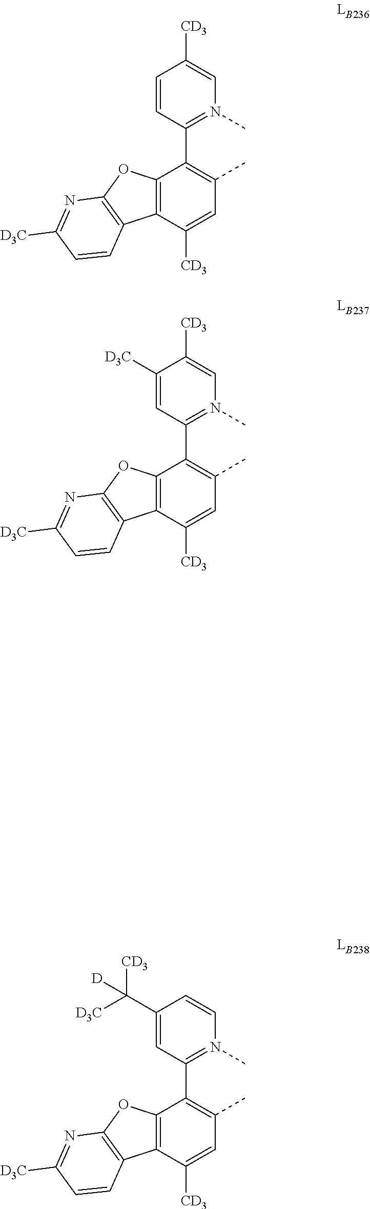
C1([CD3])=CC(C)=C(C2=N(C)C=C([CD3])C=C2)C2=C1C1=C(O2)N=C([D3C])C=C1.C1([CD3])=CC(C)=C(C2=N(C)C=C([CD3])C([D3C])=C2)C2=C1C1=C(O2)N=C([D3C])C=C1.C1([CD3])=CC(C)=C(C2=N(C)C=CC(C([D3C])([CD3])[D])=C2)C2=C1C1=C(O2)N=C([D3C])C=C1
